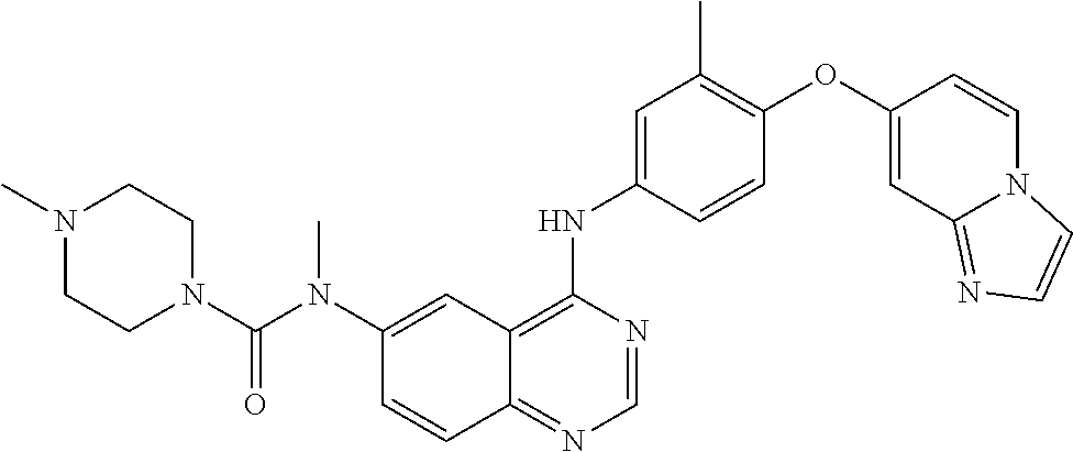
C1=NC(NC2=CC(C)=C(OC3=CC4=NC=CN4C=C3)C=C2)=C2C(=N1)C=CC(N(C(N1CCN(C)CC1)=O)C)=C2
